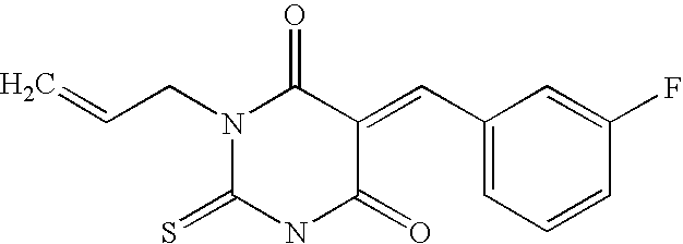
C(=C1C(=O)NC(=S)N(CC=C)C1=O)C1=CC=CC(F)=C1
